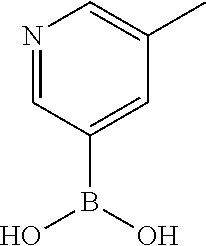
N1=CC(B(O)O)=CC(C)=C1
